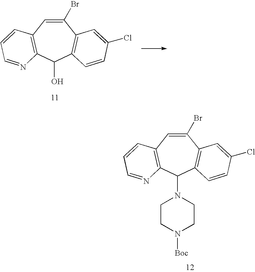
C1(Br)=CC2=C(C(O)C3=C1C=C(Cl)C=C3)N=CC=C2.C1(Br)=CC2=C(C(N3CCN([Boc])CC3)C3=C1C=C(Cl)C=C3)N=CC=C2
